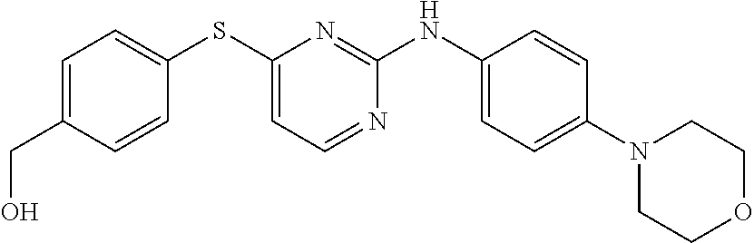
C1=C(CO)C=CC(SC2=CC=NC(NC3=CC=C(N4CCOCC4)C=C3)=N2)=C1
